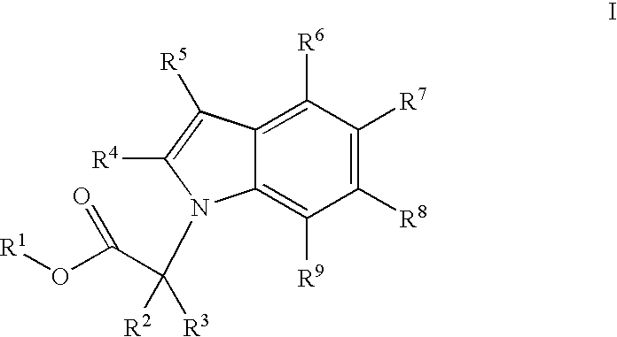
C1([R6])=C2C(=C([R9])C([R8])=C1[R7])N(C([R3])(C(O[R1])=O)[R2])C([R4])=C2[R5]
